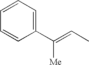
C1=CC(C(=CC)[Me])=CC=C1
